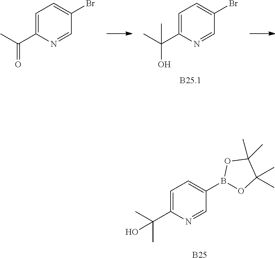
C1=NC(C(C)(C)O)=CC=C1B1OC(C)(C)C(C)(C)O1.[B25].C1=NC(C(C)(O)C)=CC=C1Br.C1=NC(C(C)=O)=CC=C1Br
